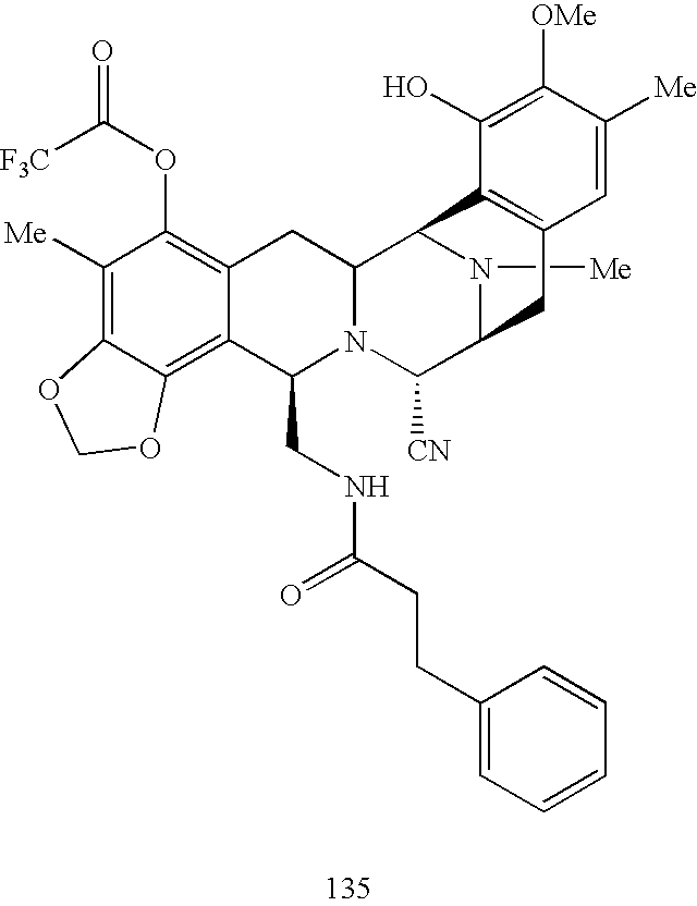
C1([Me])=C2C(=C3C(=C1OC(=O)[F3C])CC1N(C3CNC(=O)CCC3=CC=CC=C3)C([CN])C3N([Me])C1C1=C(C3)C=C([Me])C([OMe])=C1O)OCO2
